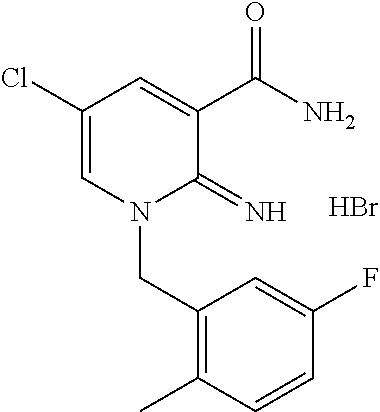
C1(Cl)=CN(CC2=C(C)C=CC(F)=C2)C(=N)C(C(N)=O)=C1.Br
